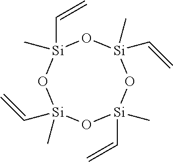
O1[Si](C=C)(C)O[Si](C=C)(C)O[Si](C=C)(C)O[Si]1(C=C)C
